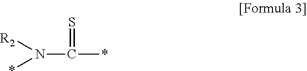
N(C(*)=S)(*)[R2]
